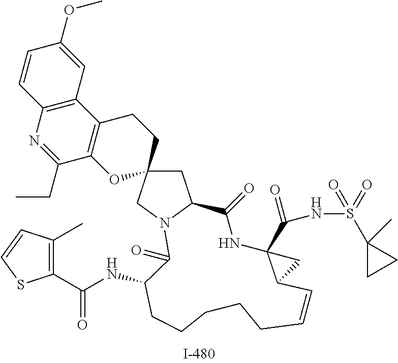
C1C2(CN3C1C(=O)NC1(C(NS(=O)(=O)C4(C)CC4)=O)C(C=CCCCCCC(NC(C4=C(C)C=CS4)=O)C3=O)C1)CCC1=C(O2)C(CC)=NC2=C1C=C(OC)C=C2
